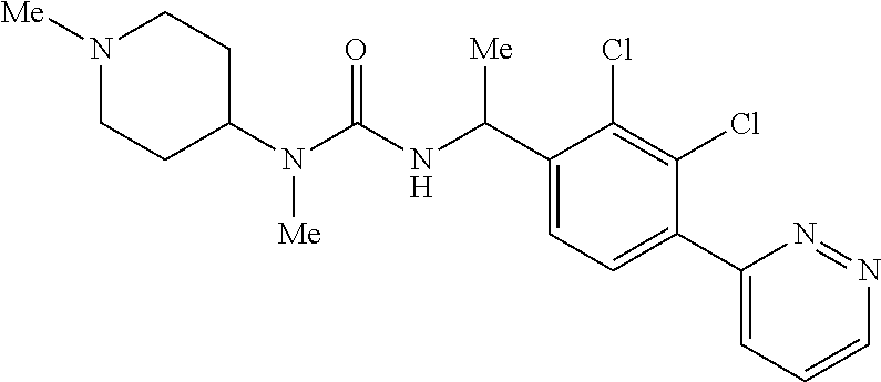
C1(N(C(NC(C2=CC=C(C3=CC=CN=N3)C(Cl)=C2Cl)[Me])=O)[Me])CCN([Me])CC1
